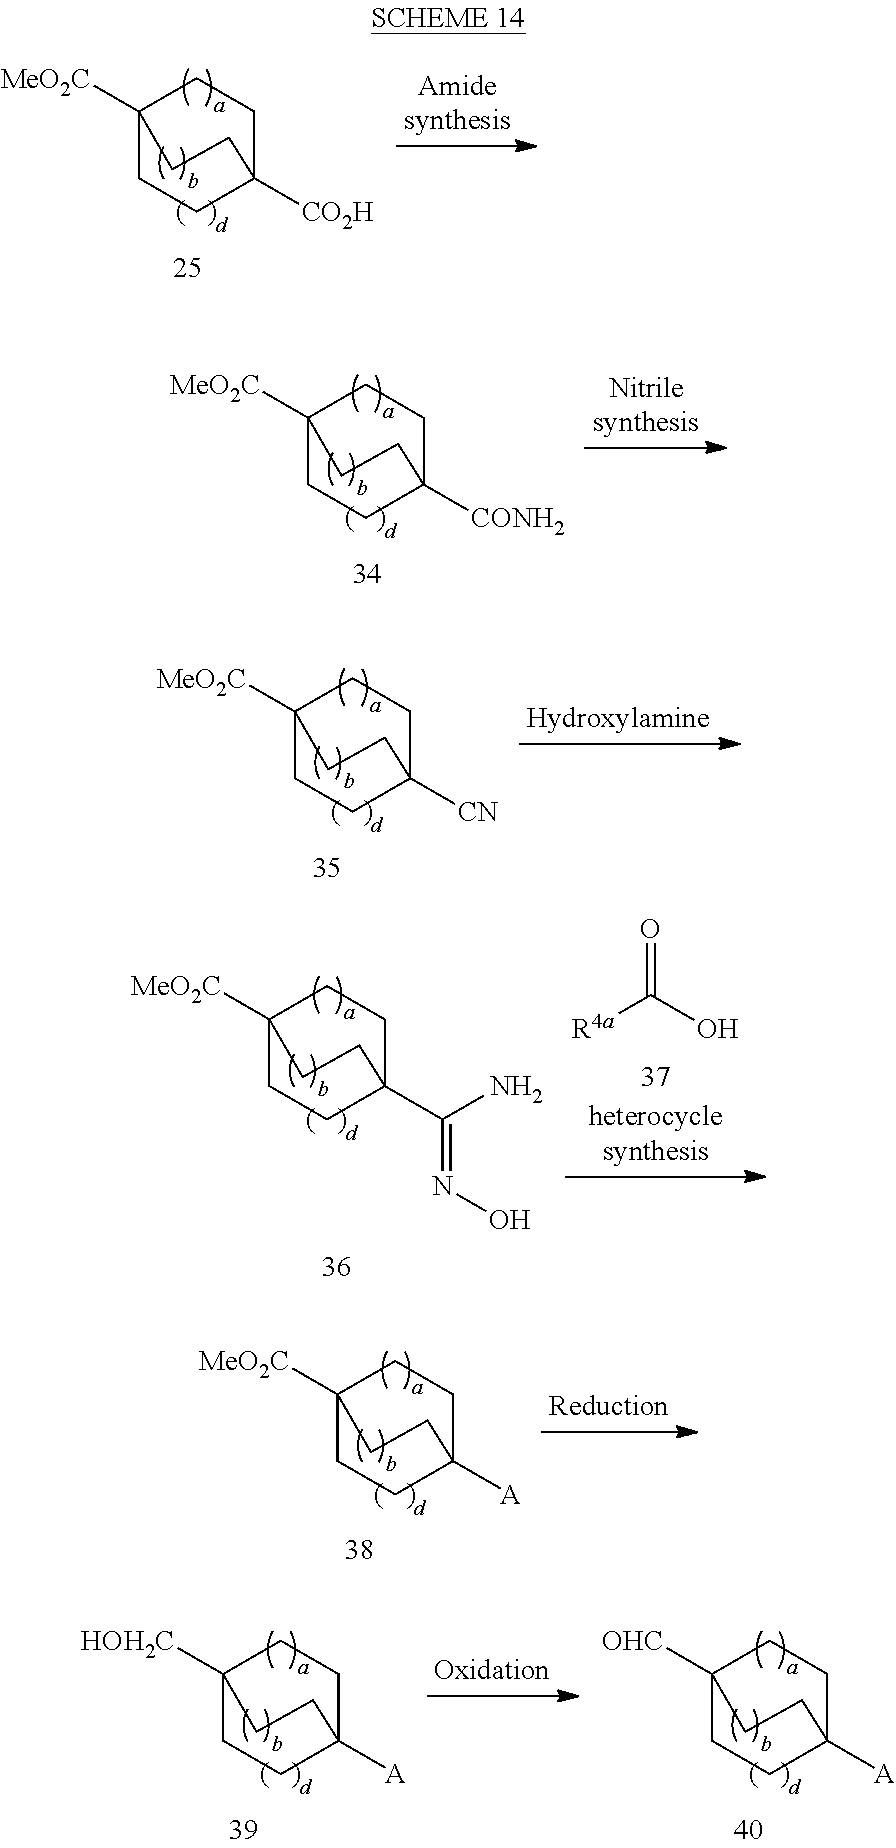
C12([MeO2C])CCC([CO2H])(CC1)CC2.C12([MeO2C])CCC([CONH2])(CC1)CC2.C12([MeO2C])CCC([CN])(CC1)CC2.C12([MeO2C])CCC(C(N)=NO)(CC1)CC2.[R4a]C(O)=O.C12([MeO2C])CCC([A])(CC1)CC2.C12([HOH2C])CCC([A])(CC1)CC2.C12([OHC])CCC([A])(CC1)CC2
